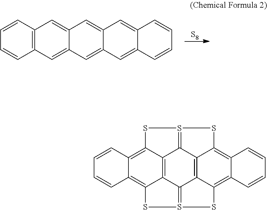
[S8].C1=CC2=C(C=C1)C=C1C(=C2)C=C2C(=C1)C=C1C(=C2)C=CC=C1.C12=C3C4=S5SC3=C3C(=C1SS1=C2C2=C4C(=C4C(=C2S1)C=CC=C4)S5)C=CC=C3
